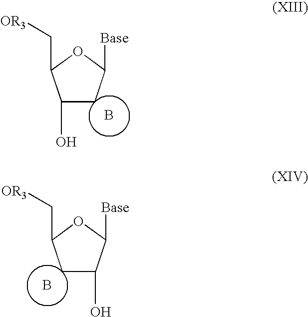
B.C1(O)CC([Base])OC1C[OR3].B.C1(O)CC(C[OR3])OC1[Base]
